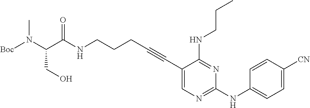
N(CCCC#CC1=CN=C(NC2=CC=C([CN])C=C2)N=C1NCCC)C(C(N([Boc])C)CO)=O
